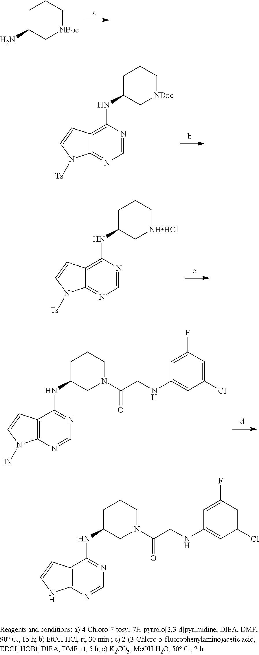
C1=NC(NC2C[NHHCl]CCC2)=C2C(=N1)N([Ts])C=C2.C1=NC2=C(C(NC3CN(C(CNC4=CC(Cl)=CC(F)=C4)=O)CCC3)=N1)C=CN2[Ts].C1=NC(NC2C[NBoc]CCC2)=C2C(=N1)N([Ts])C=C2.NC1C[NBoc]CCC1.C1=NC2=C(C(NC3CN(C(CNC4=CC(Cl)=CC(F)=C4)=O)CCC3)=N1)C=CN2
